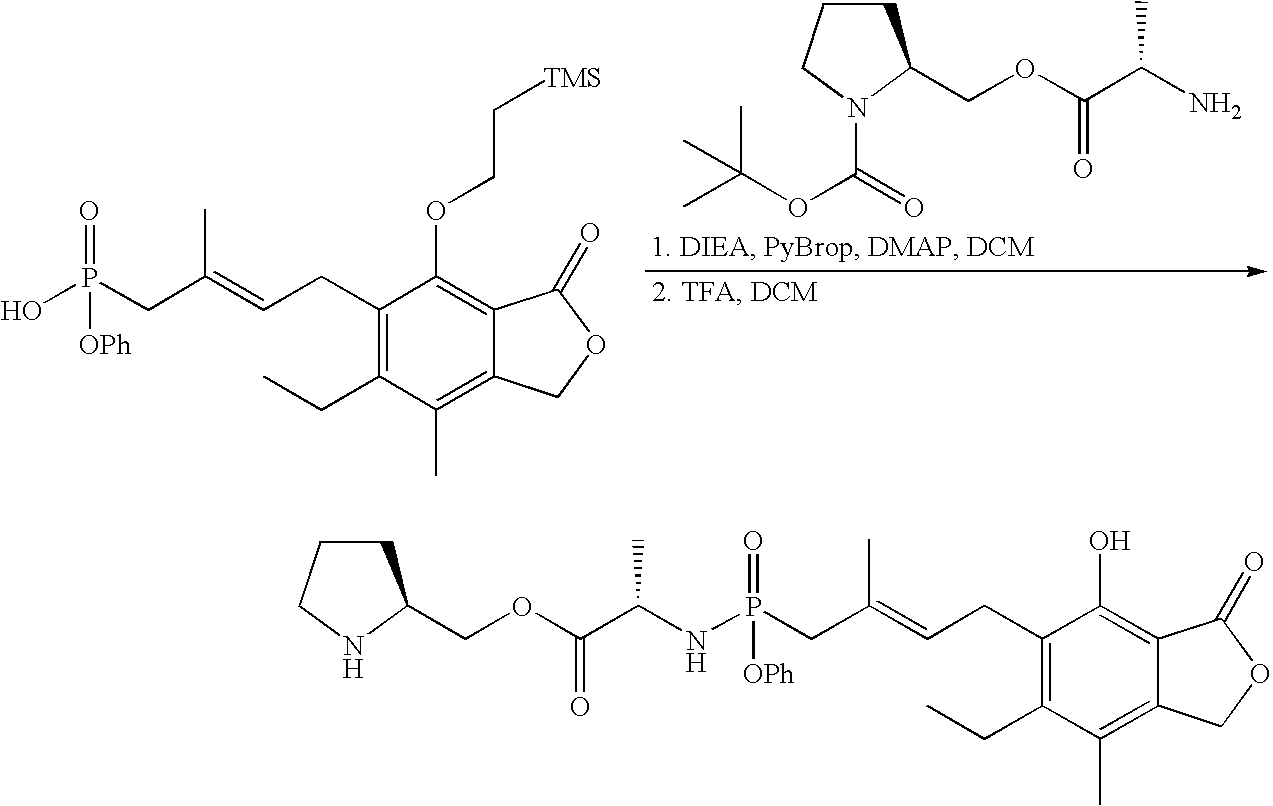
C1CCN(C(=O)OC(C)(C)C)C1COC(C(N)C)=O.C1(CC=C(CP(O)(=O)[OPh])C)=C(CC)C(C)=C2C(=C1OCC[TMS])C(=O)OC2.C1(CC=C(CP(NC(C(OCC2CCCN2)=O)C)(=O)[OPh])C)=C(CC)C(C)=C2C(=C1O)C(=O)OC2
